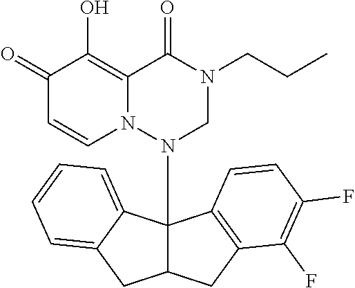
C1(=O)C=CN2C(=C1O)C(=O)N(CCC)CN2C12C(CC3=C1C=CC(F)=C3F)CC1=CC=CC=C21
